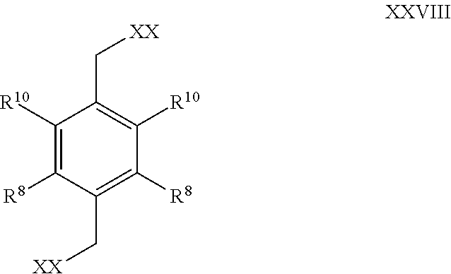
[R8]C1=C(C[XX])C([R8])=C([R10])C(C[XX])=C1[R10]
